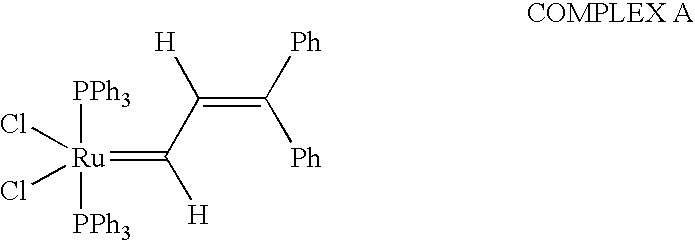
[Ru](=C(C(=C([Ph])[Ph])[H])[H])([PPh3])([PPh3])(Cl)Cl
